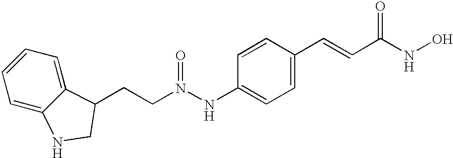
C1=CC=C2C(=C1)C(CCN(NC1=CC=C(C=CC(NO)=O)C=C1)=O)CN2
